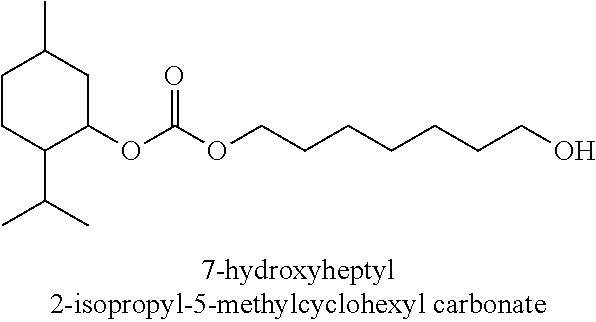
C1CC(C(C)C)C(OC(=O)OCCCCCCCO)CC1C
